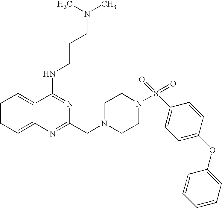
C1=CC=C2C(=C1)C(NCCCN(C)C)=NC(CN1CCN(S(=O)(C3=CC=C(OC4=CC=CC=C4)C=C3)=O)CC1)=N2
